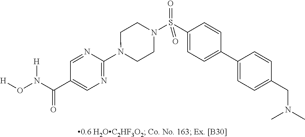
N1(C2=NC=C(C(N(O[H])[H])=O)C=N2)CCN(S(C2=CC=C(C3=CC=C(CN(C)C)C=C3)C=C2)(=O)=O)CC1
